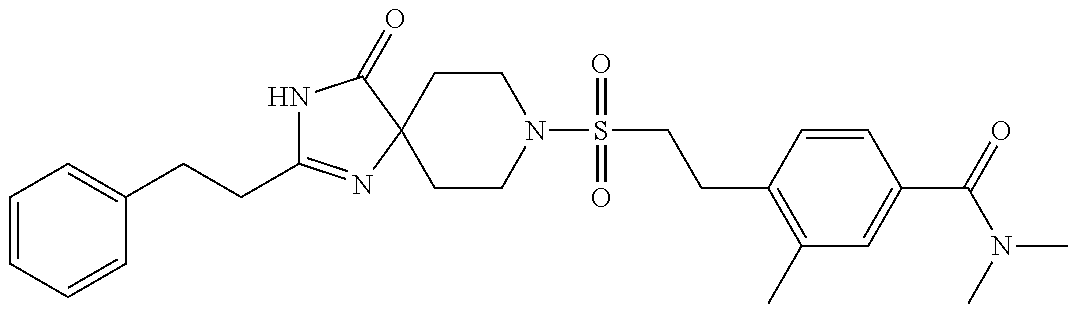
N1C(CCC2=CC=CC=C2)=NC2(C1=O)CCN(S(CCC1=C(C)C=C(C(N(C)C)=O)C=C1)(=O)=O)CC2
